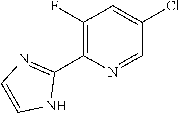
C1(F)=C(C2=NC=CN2)N=CC(Cl)=C1
